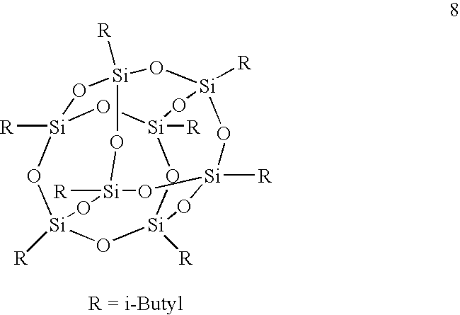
O1[Si]2([R])O[Si]3([R])O[Si]4([R])O[Si]1([R])O[Si]1([R])O[Si]([R])(O2)O[Si]([R])(O3)O[Si]([R])(O1)O4
